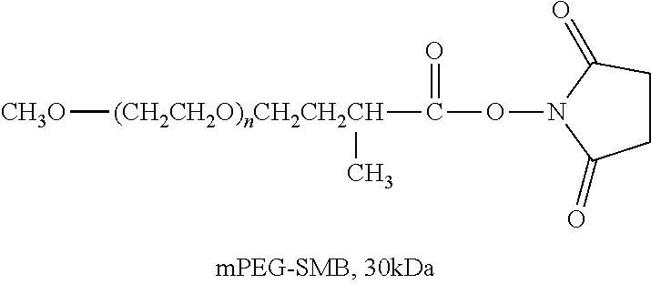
[CH3O][(CH2CH2O)nCH2CH2CH](C(=O)ON1C(=O)CCC1=O)C
